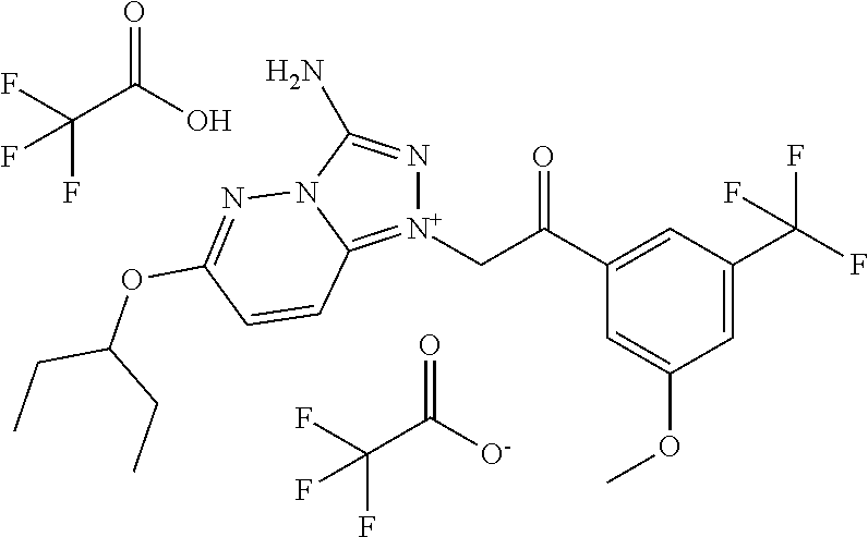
C(C([O-])=O)(F)(F)F.C(C(O)=O)(F)(F)F.[N+]1(CC(=O)C2=CC(C(F)(F)F)=CC(OC)=C2)=C2N(C(N)=N1)N=C(OC(CC)CC)C=C2
